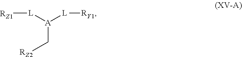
[A](C[RZ2])([L][RZ1])[L][RY1]
